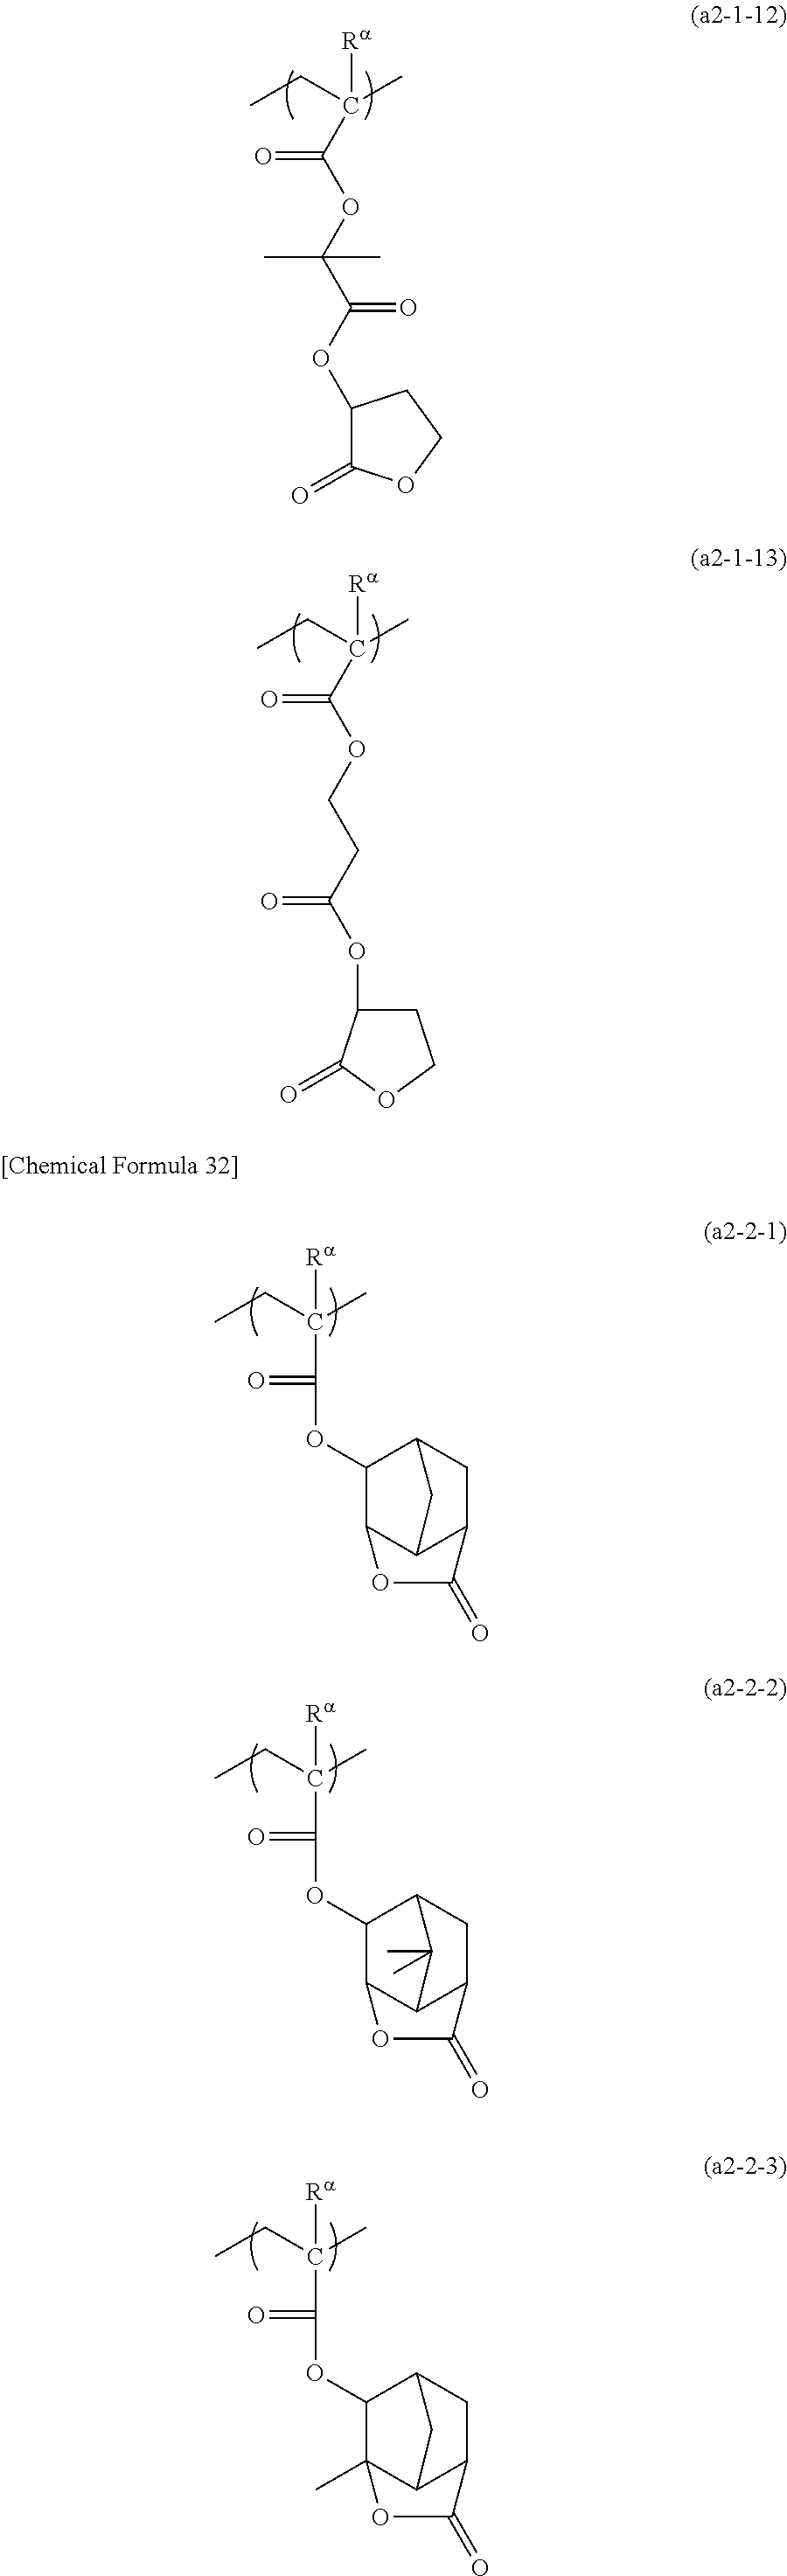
CCC(C)([Ra])C(=O)OC(C(=O)OC1C(=O)OCC1)(C)C.CCC(C)([Ra])C(=O)OCCC(OC1CCOC1=O)=O.CCC(C)([Ra])C(=O)OC1C2C3C(CC1C3)C(=O)O2.CCC(C)([Ra])C(=O)OC1C2C3C(CC1C3(C)C)C(=O)O2.CCC(C)([Ra])C(=O)OC1C2(C)C3C(CC1C3)C(=O)O2
